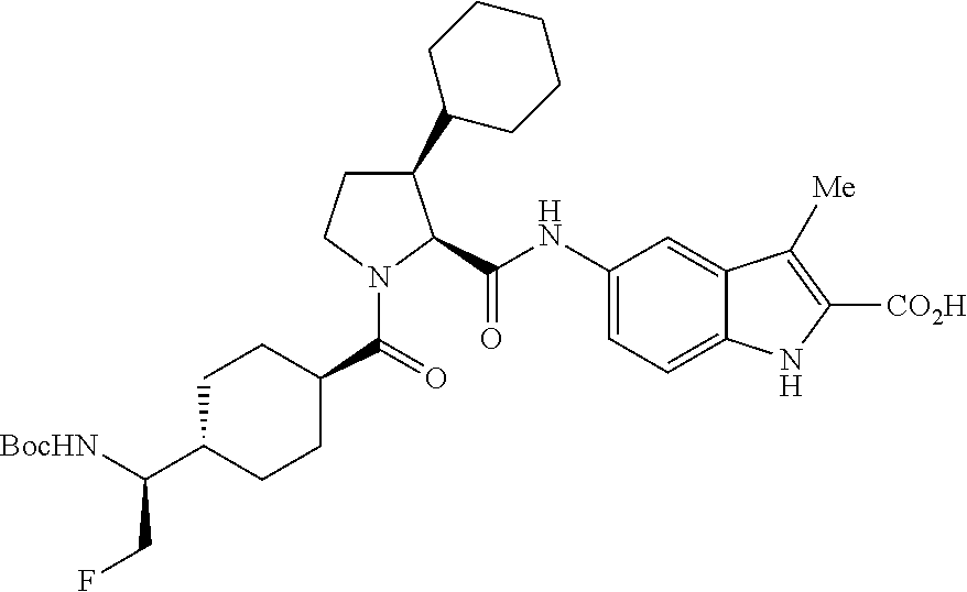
C1(C2CCCCC2)CCN(C(C2CCC(C([BocHN])CF)CC2)=O)C1C(NC1=CC=C2C(=C1)C([Me])=C([CO2H])N2)=O
